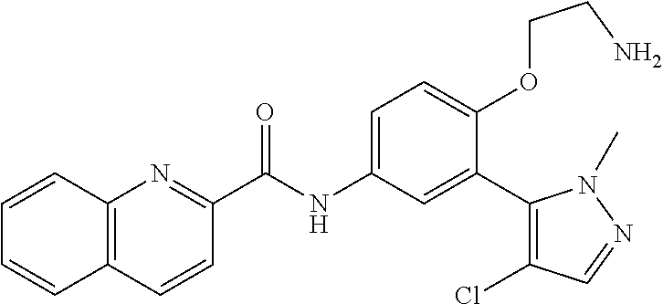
C1=CC2=C(N=C1C(=O)NC1=CC=C(OCCN)C(C3=C(Cl)C=NN3C)=C1)C=CC=C2
